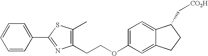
C1(CCOC2=CC=C3C(=C2)CCC3C[CO2H])=C(C)SC(C2=CC=CC=C2)=N1
